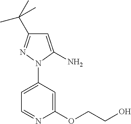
C1(OCCO)=CC(N2C(N)=CC(C(C)(C)C)=N2)=CC=N1
